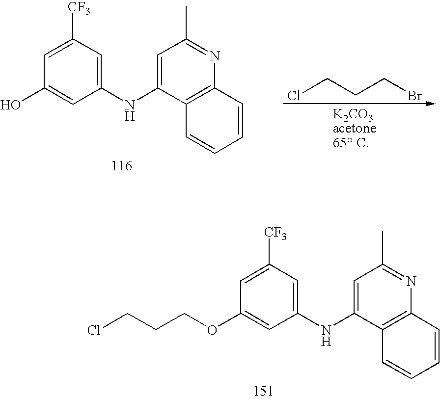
C1=C([CF3])C=C(NC2=CC(C)=NC3=C2C=CC=C3)C=C1OCCCCl.ClCCCBr.C1=C([CF3])C=C(NC2=CC(C)=NC3=C2C=CC=C3)C=C1O
